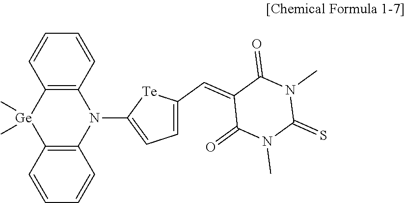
C1=CC2=C(C=C1)N(C1=CC=C(C=C3C(=O)N(C)C(=S)N(C)C3=O)[Te]1)C1=C([Ge]2(C)C)C=CC=C1
